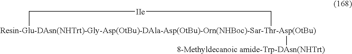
[Resin-Glu-DAsn(NHTrt)-Gly-Asp(OtBu)-DAla-Asp(OtBu)-Orn(NHBoc)-Sar-Thr-Asp(OtBu)]1([8-Methyldecanoic amide-Trp-DAsn(NHTrt)])C[IIe]C1
